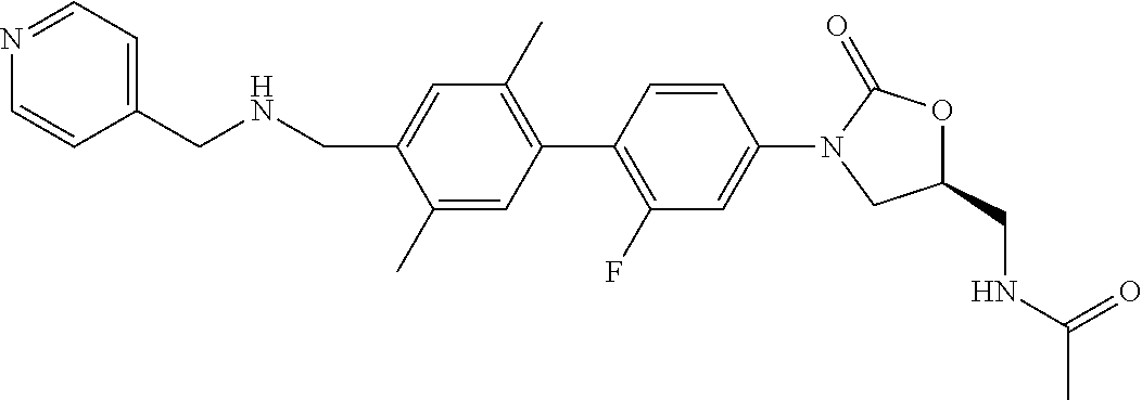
C1(CNCC2=CC=NC=C2)=CC(C)=C(C2=C(F)C=C(N3CC(CNC(C)=O)OC3=O)C=C2)C=C1C
